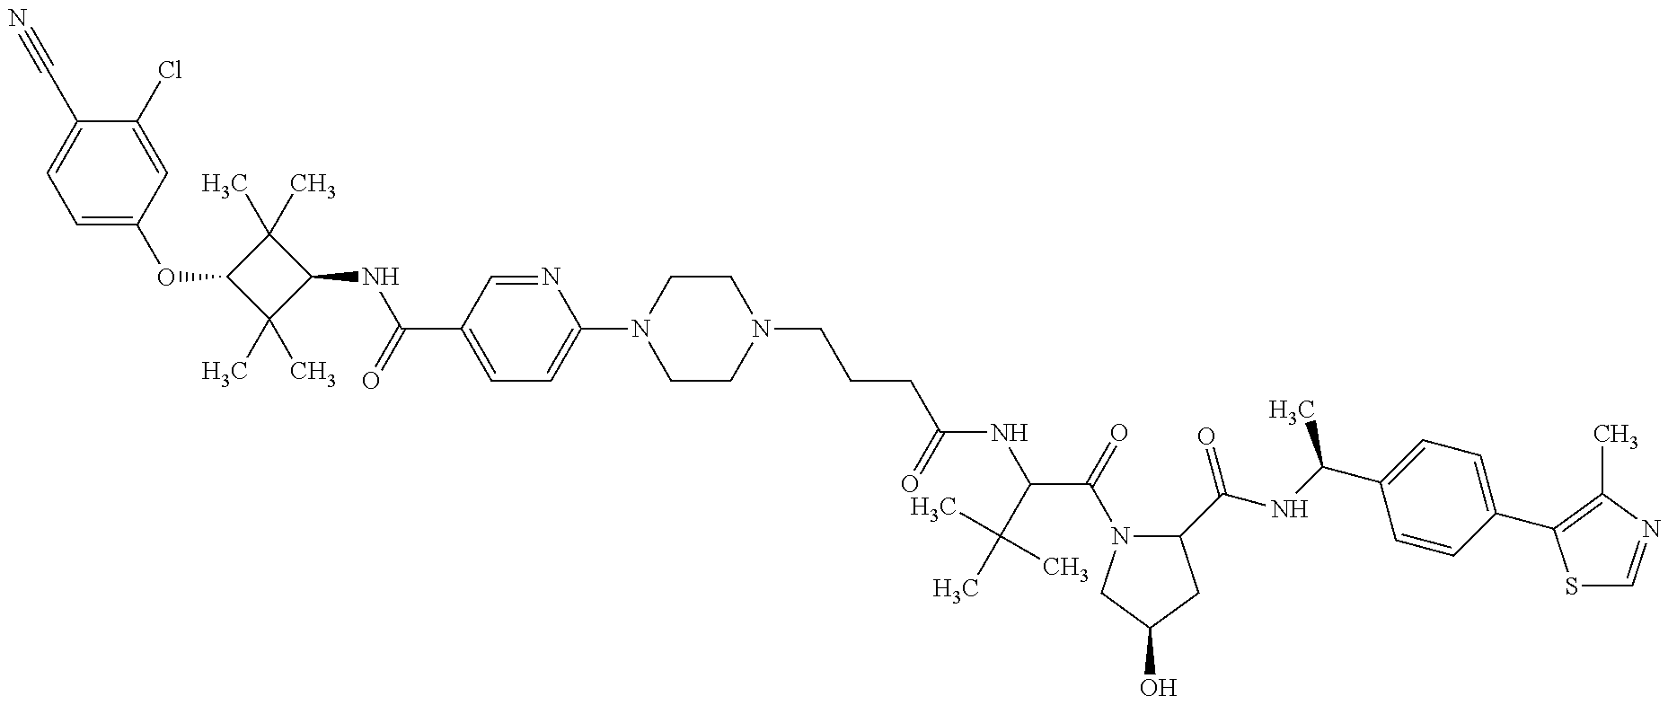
C1=C(OC2C(C)(C)C(NC(=O)C3=CC=C(N4CCN(CCCC(=O)NC(C(C)(C)C)C(=O)N5C(C(=O)NC(C)C6=CC=C(C7=C(C)N=CS7)C=C6)CC(O)C5)CC4)N=C3)C2(C)C)C=C(Cl)C(C#N)=C1
